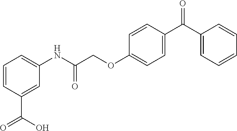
C1=CC(C(O)=O)=CC(NC(COC2=CC=C(C(=O)C3=CC=CC=C3)C=C2)=O)=C1
